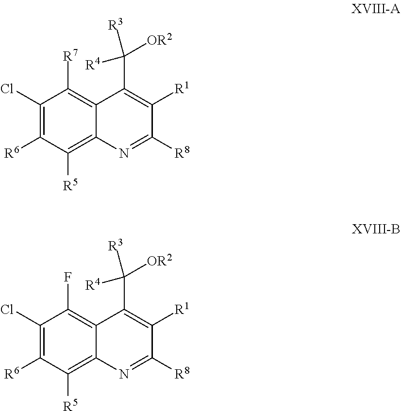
C1(Cl)=C([R6])C([R5])=C2C(=C1[R7])C(C([R3])([OR2])[R4])=C([R1])C([R8])=N2.C1(Cl)=C([R6])C([R5])=C2C(=C1F)C(C([R3])([OR2])[R4])=C([R1])C([R8])=N2
